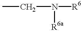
CCN([R6])[R6a]
